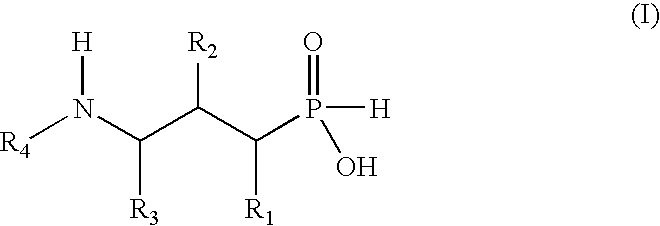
[R4]N(C(C(C(P(O)(=O)[H])[R1])[R2])[R3])[H]
